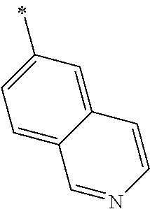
C1=C(C)C=C2C(=C1)C=NC=C2
